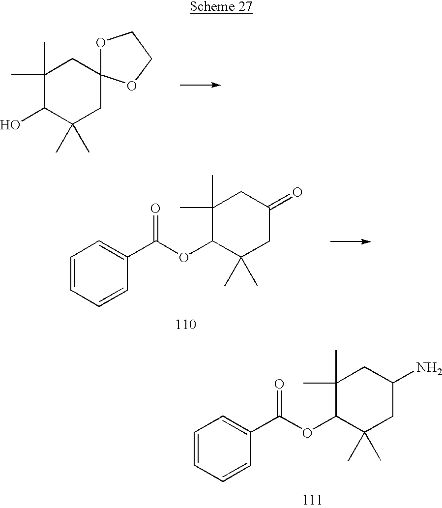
O1C2(OCC1)CC(C)(C)C(O)C(C)(C)C2.C1(C)(C)C(OC(C2=CC=CC=C2)=O)C(C)(C)CC(N)C1.C1(C)(C)C(OC(C2=CC=CC=C2)=O)C(C)(C)CC(=O)C1
